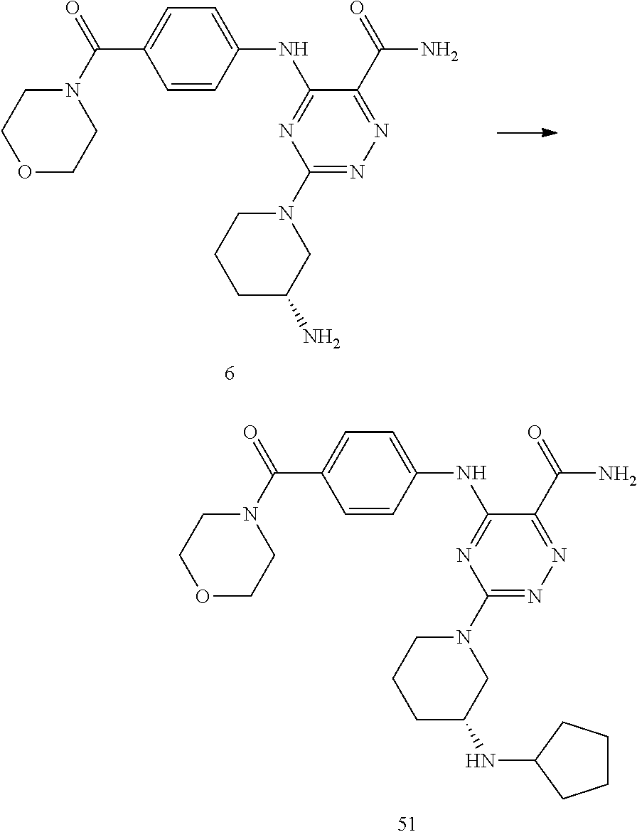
C1=CC(NC2=NC(N3CCCC(N)C3)=NN=C2C(=O)N)=CC=C1C(N1CCOCC1)=O.C1=CC(NC2=NC(N3CCCC(NC4CCCC4)C3)=NN=C2C(=O)N)=CC=C1C(N1CCOCC1)=O
